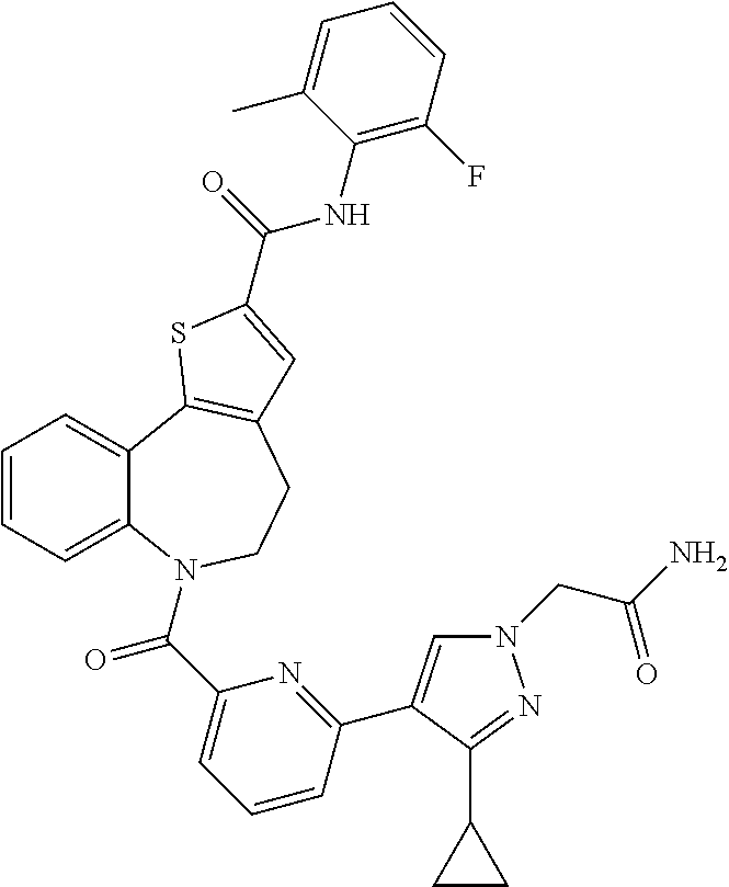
C1=CC=C2C(=C1)C1=C(CCN2C(C2=CC=CC(C3=CN(CC(N)=O)N=C3C3CC3)=N2)=O)C=C(C(=O)NC2=C(F)C=CC=C2C)S1
